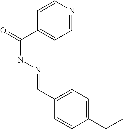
C1=CN=CC=C1C(=O)NN=CC1=CC=C(CC)C=C1
